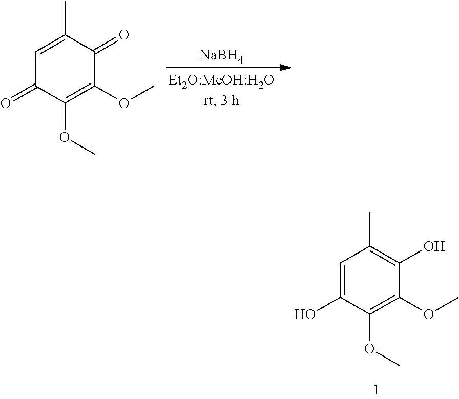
[NaBH4].C1=C(C)C(=O)C(OC)=C(OC)C1=O.C1=C(O)C(OC)=C(OC)C(O)=C1C
